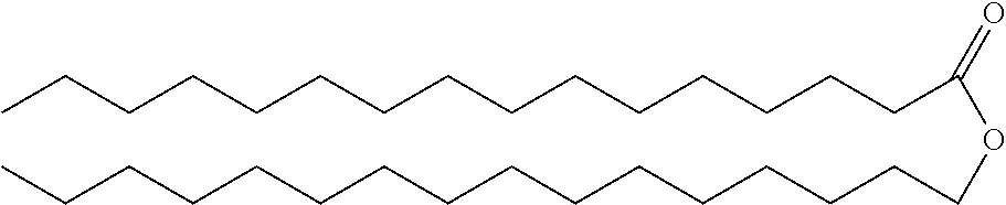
CCCCCCCCCCCCCCCC(OCCCCCCCCCCCCCCCC)=O
